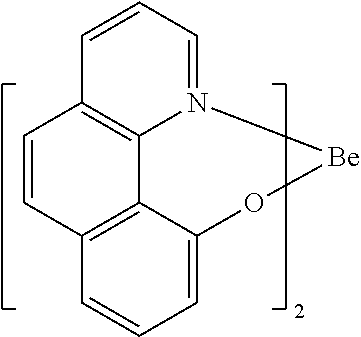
C1=C2C3=C(C=C1)C=CC1=C3N(=CC=C1)[Be]O2
